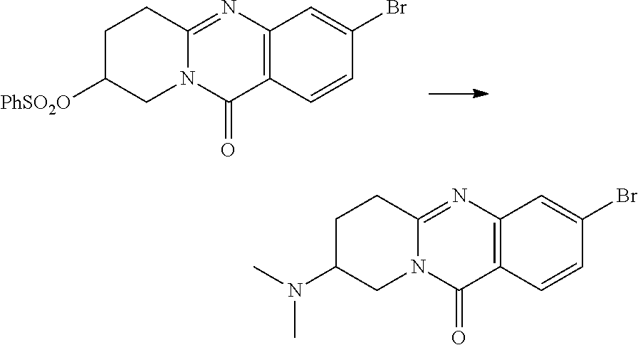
C12=C(C=CC(Br)=C1)C(=O)N1C(=N2)CCC(N(C)C)C1.C12=C(C=CC(Br)=C1)C(=O)N1C(=N2)CCC([PhSO2O])C1
